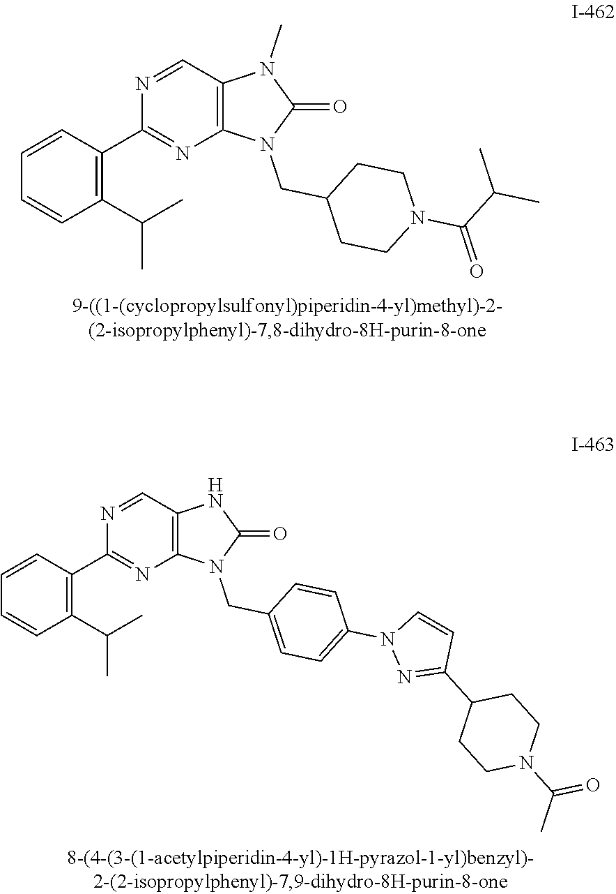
C1(C(C)C)=C(C2=NC3=C(C=N2)N(C)C(=O)N3CC2CCN(C(=O)C(C)C)CC2)C=CC=C1.C1(C(C)C)=C(C2=NC3=C(C=N2)NC(=O)N3CC2=CC=C(N3N=C(C4CCN(C(C)=O)CC4)C=C3)C=C2)C=CC=C1
